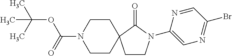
C1CN(C2=CN=C(Br)C=N2)C(=O)C12CCN(C(=O)OC(C)(C)C)CC2
